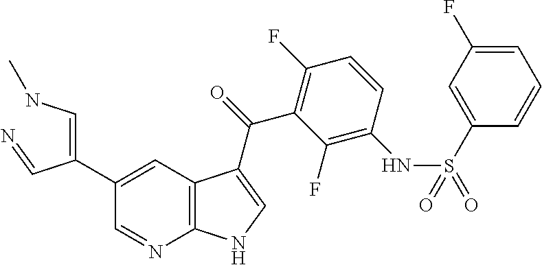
C(=CNC)(C=N)C1=CC2=C(N=C1)NC=C2C(=O)C1=C(F)C=CC(NS(C2=CC(F)=CC=C2)(=O)=O)=C1F
